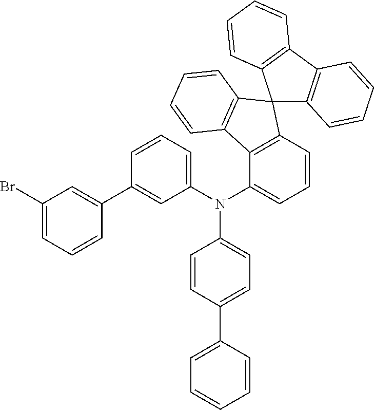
C12=C(C=CC=C1N(C1=CC=C(C3=CC=CC=C3)C=C1)C1=CC=CC(C3=CC(Br)=CC=C3)=C1)C1(C3=C2C=CC=C3)C2=C(C3=C1C=CC=C3)C=CC=C2
